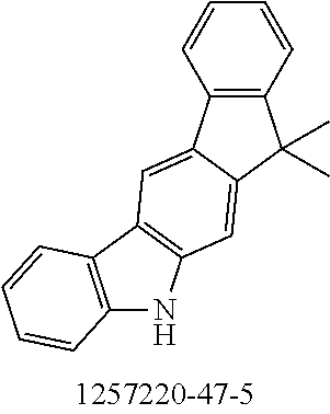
C1=CC2=C(C=C1)C(C)(C)C1=CC3=C(C=C21)C1=C(N3)C=CC=C1
